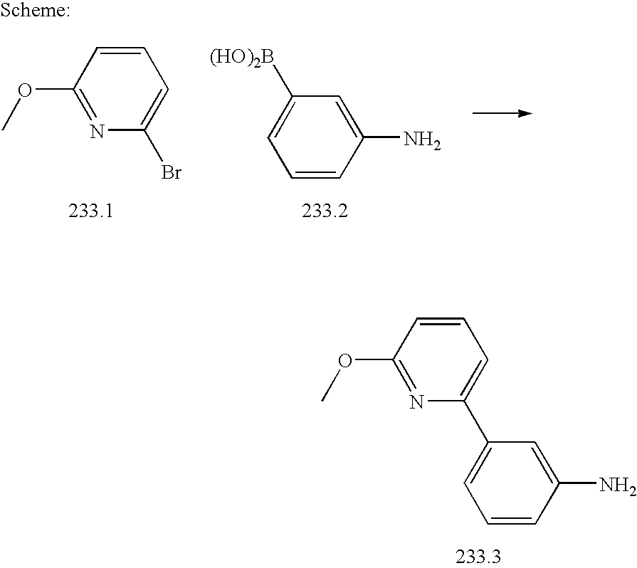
C1(OC)=NC(Br)=CC=C1.C1=C([(HO)2B])C=C(N)C=C1.C1=C(C2=CC=CC(OC)=N2)C=C(N)C=C1
